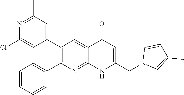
N1=C(C)C=C(C2=C(C3=CC=CC=C3)N=C3C(=C2)C(=O)C=C(CN2C=C(C)C=C2)N3)C=C1Cl
